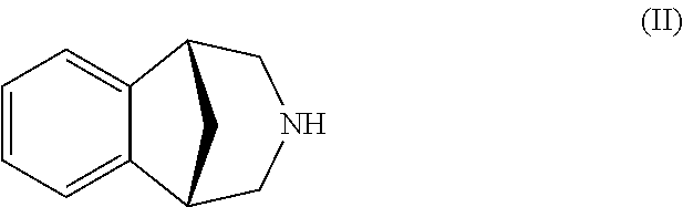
C12=CC=CC=C1C1CNCC2C1
